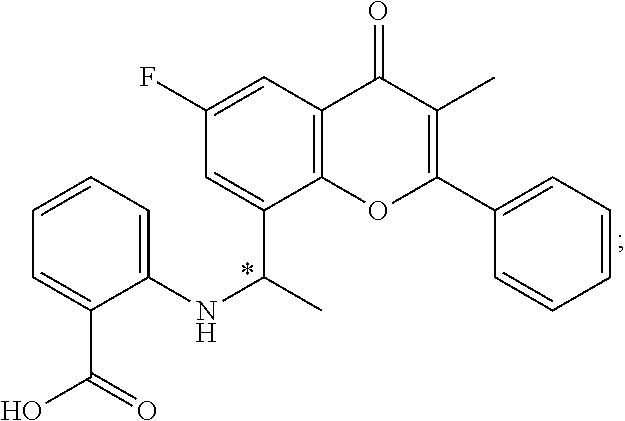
C1=C(C(O)=O)C(NC(C2=CC(F)=CC3=C2OC(C2=CC=CC=C2)=C(C)C3=O)C)=CC=C1
